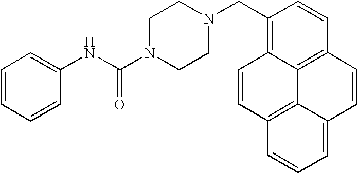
C1=CC=CC(NC(N2CCN(CC3=C4C=CC5=C6C4=C(C=C3)C=CC6=CC=C5)CC2)=O)=C1
